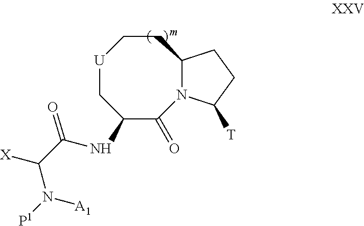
C1(NC(C([X])N([A1])[P1])=O)C(=O)N2C(CC[U]C1)CCC2[T]
